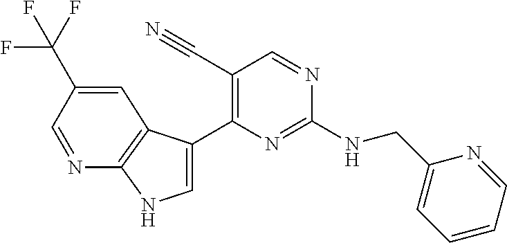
C(NC1=NC(C2=CNC3=C2C=C(C(F)(F)F)C=N3)=C(C#N)C=N1)C1=CC=CC=N1
